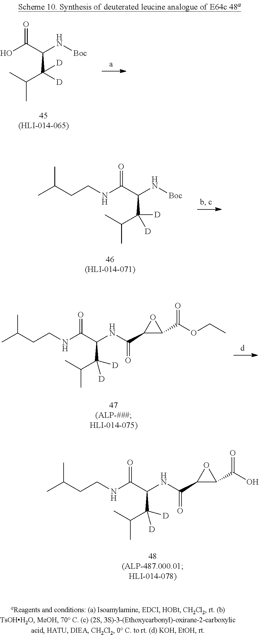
CC(CCNC(C(NC(C1C(C(OCC)=O)O1)=O)C(C(C)C)([D])[D])=O)C.CC(CCNC(C(NC(C1C(C(O)=O)O1)=O)C(C(C)C)([D])[D])=O)C.OC(C(N[Boc])C(C(C)C)([D])[D])=O.CC(CCNC(C(N[Boc])C(C(C)C)([D])[D])=O)C
